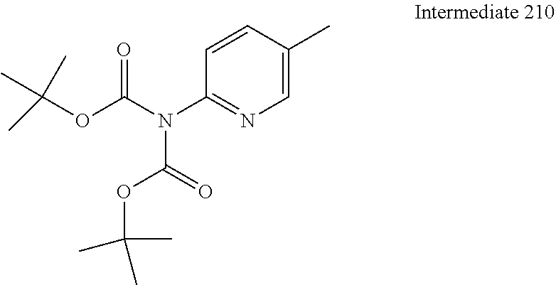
C(OC(N(C1=NC=C(C)C=C1)C(OC(C)(C)C)=O)=O)(C)(C)C
